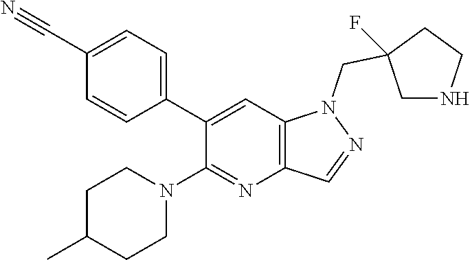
C1(C2=CC=C(C#N)C=C2)=CC2=C(N=C1N1CCC(C)CC1)C=NN2CC1(F)CNCC1
